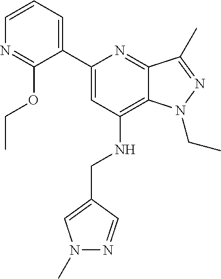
C1=CC=C(C2=CC(NCC3=CN(C)N=C3)=C3C(=N2)C(C)=NN3CC)C(OCC)=N1
